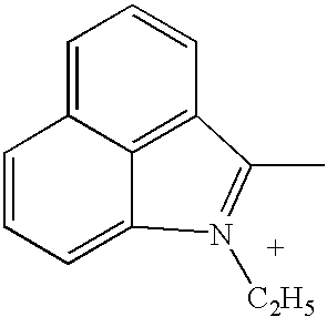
C1=C2C3=C(C=C1)C(C)=N([C2H5])C3=CC=C2
